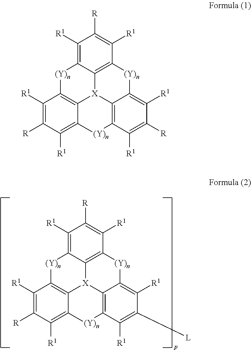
C1([R1])=C2C3=C(C([R1])=C1[R])[(Y)n]C1=C([R1])C([L])=C([R1])C4=C1[X]3C1=C([(Y)n]2)C([R1])=C([R])C([R1])=C1[(Y)n]4.C1([R1])=C2C3=C(C([R1])=C1[R])[(Y)n]C1=C([R1])C([R])=C([R1])C4=C1[X]3C1=C([(Y)n]2)C([R1])=C([R])C([R1])=C1[(Y)n]4
